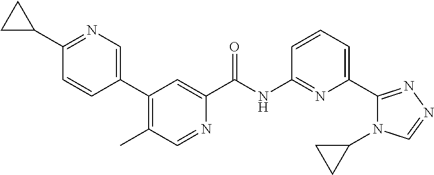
C1(C2CC2)=NC=C(C2=C(C)C=NC(C(NC3=NC(C4=NN=CN4C4CC4)=CC=C3)=O)=C2)C=C1
